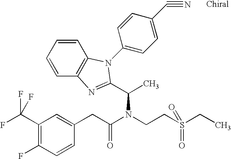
C1(C(F)(F)F)=C(F)C=CC(CC(N(CCS(CC)(=O)=O)C(C)C2=NC3=C(C=CC=C3)N2C2=CC=C(C#N)C=C2)=O)=C1
